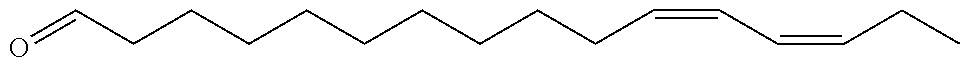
C(CCCCCCCCCC=CC=CCC)=O
